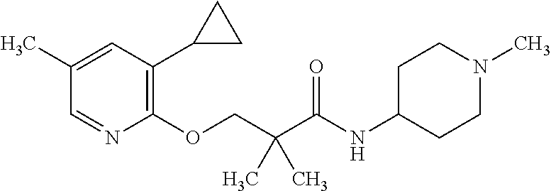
C1=C(C)C=NC(OCC(C(NC2CCN(C)CC2)=O)(C)C)=C1C1CC1
